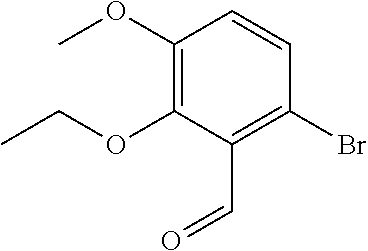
C1(OC)=C(OCC)C(C=O)=C(Br)C=C1
